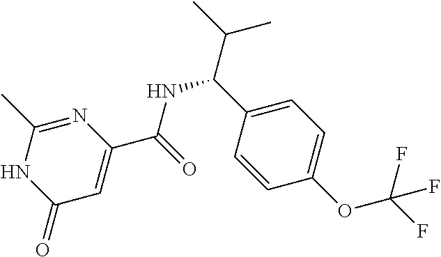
C(=O)(NC(C(C)C)C1=CC=C(OC(F)(F)F)C=C1)C1=CC(=O)NC(C)=N1
